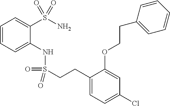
C1=CC=C(NS(=O)(=O)CCC2=CC=C(Cl)C=C2OCCC2=CC=CC=C2)C(S(N)(=O)=O)=C1
